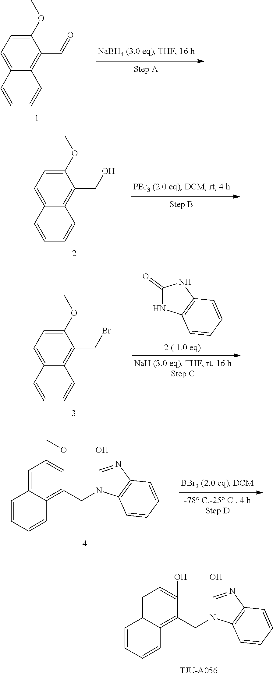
C1(OC)=CC=C2C(=C1C=O)C=CC=C2.C1(OC)=CC=C2C(=C1CO)C=CC=C2.C1(OC)=CC=C2C(=C1CBr)C=CC=C2.C1(=O)NC2=C(N1)C=CC=C2.C1(OC)=CC=C2C(=C1CN1C(O)=NC3=C1C=CC=C3)C=CC=C2.C1(O)=CC=C2C(=C1CN1C(O)=NC3=C1C=CC=C3)C=CC=C2
